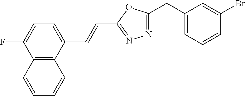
C1(CC2=CC=CC(Br)=C2)=NN=C(C=CC2=CC=C(F)C3=C2C=CC=C3)O1
